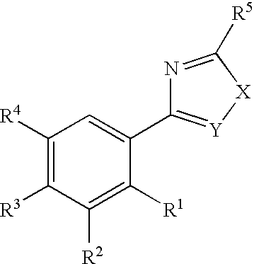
C1([R4])=C([R3])C([R2])=C([R1])C(C2=[Y][X]C([R5])=N2)=C1
